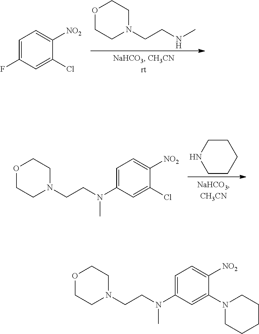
O1CCN(CCNC)CC1.C1=C(F)C=C(Cl)C([NO2])=C1.C1CNCCC1.C1=C(N(CCN2CCOCC2)C)C=C(Cl)C([NO2])=C1.C1=C(N(CCN2CCOCC2)C)C=C(N2CCCCC2)C([NO2])=C1
